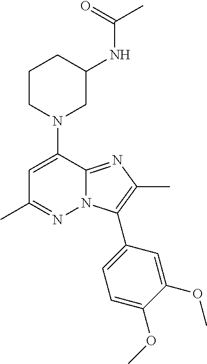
N1(C2=CC(C)=NN3C2=NC(C)=C3C2=CC=C(OC)C(OC)=C2)CC(NC(C)=O)CCC1
